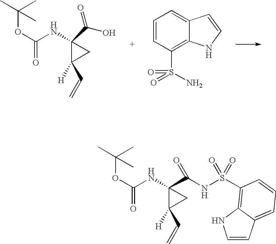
C1=CC(S(=O)(N)=O)=C2C(=C1)C=CN2.O(C(NC1(C(O)=O)C(C=C)([H])C1)=O)C(C)(C)C.O(C(NC1(C(NS(=O)(=O)C2=C3C(=CC=C2)C=CN3)=O)C(C=C)([H])C1)=O)C(C)(C)C
